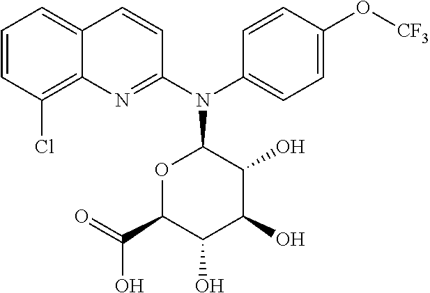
O1C(C(=O)O)C(O)C(O)C(O)C1N(C1=NC2=C(Cl)C=CC=C2C=C1)C1=CC=C(O[CF3])C=C1
